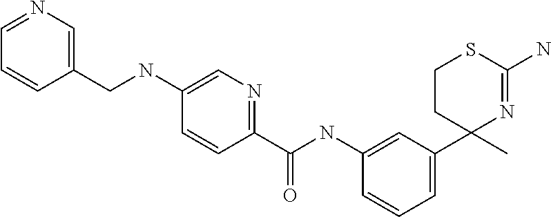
C1CC(C)(C2=CC=CC(NC(C3=NC=C(NCC4=CN=CC=C4)C=C3)=O)=C2)N=C(N)S1
